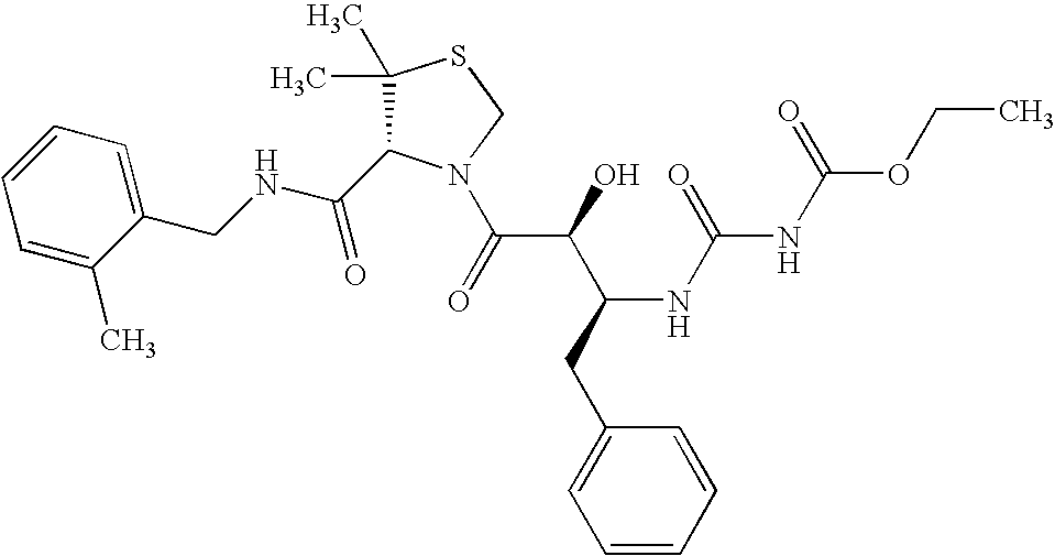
C(NCC1=CC=CC=C1C)(=O)C1C(C)(C)SCN1C(C(C(CC1=CC=CC=C1)NC(=O)NC(OCC)=O)O)=O
